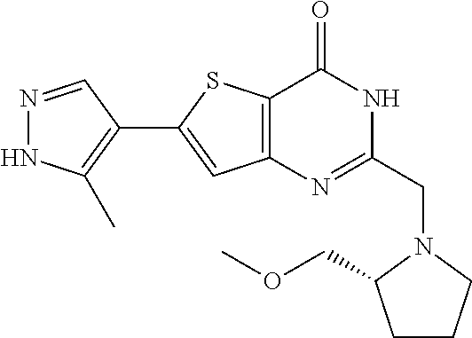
N1=CC(C2=CC3=C(S2)C(=O)NC(CN2C(COC)CCC2)=N3)=C(C)N1
